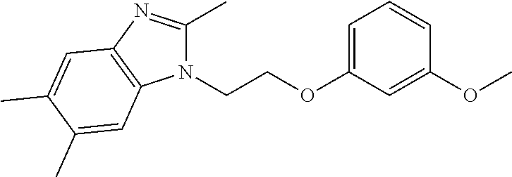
C1=C(OCCN2C(C)=NC3=C2C=C(C)C(C)=C3)C=C(OC)C=C1
